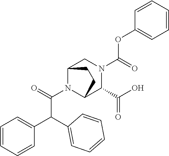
O(C(=O)N1CC2N(C(=O)C(C3=CC=CC=C3)C3=CC=CC=C3)C(C1C(O)=O)CC2)C1=CC=CC=C1
